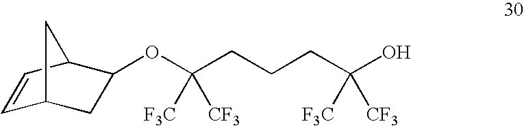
C1=CC2C(OC(CCCC(O)([F3C])[CF3])([F3C])[CF3])CC1C2
